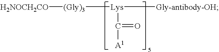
[(Gly)3]([Lys]([Gly-antibody-OH])C([A1])=O)[H2NOCH2CO]
